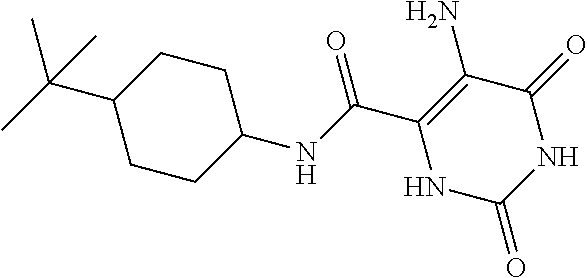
C1(NC(C2=C(N)C(=O)NC(=O)N2)=O)CCC(C(C)(C)C)CC1
